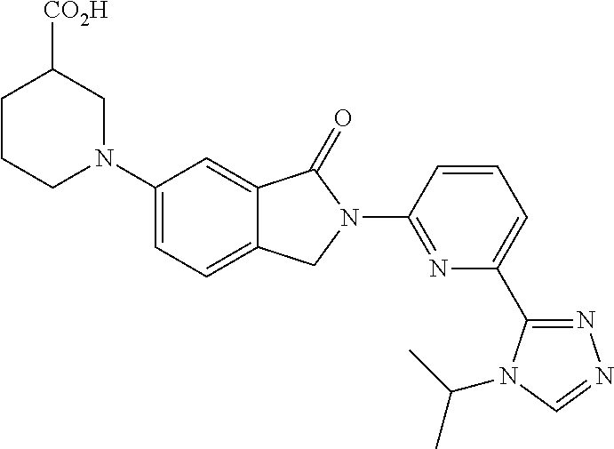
N1(C2=CC=C3C(=C2)C(=O)N(C2=NC(C4=NN=CN4C(C)C)=CC=C2)C3)CC([CO2H])CCC1
